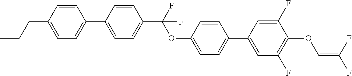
C1=C(C2=CC=C(CCC)C=C2)C=CC(C(F)(OC2=CC=C(C3=CC(F)=C(OC=C(F)F)C(F)=C3)C=C2)F)=C1
